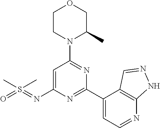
C1CN(C2=NC(C3=CC=NC4=C3C=NN4)=NC(N=S(=O)(C)C)=C2)C(C)CO1
